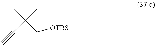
C#CC(C)(C)C[OTBS]
